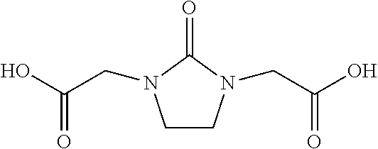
C1CN(CC(O)=O)C(=O)N1CC(O)=O
